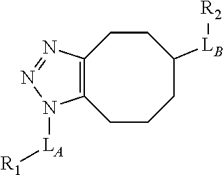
C12=C(CCCC([LB][R2])CC1)N([LA][R1])N=N2
